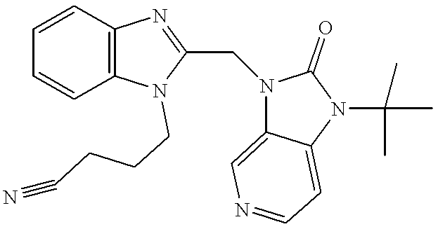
C1=CC2=C(C=C1)N(CCCC#N)C(CN1C3=CN=CC=C3N(C(C)(C)C)C1=O)=N2
